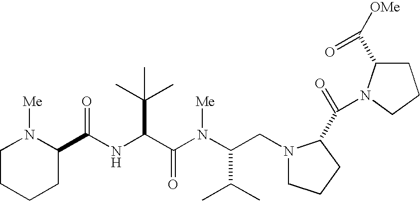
N(C(C(N(C(CN1CCCC1C(N1C(C([OMe])=O)CCC1)=O)C(C)C)[Me])=O)C(C)(C)C)C(=O)C1N([Me])CCCC1
